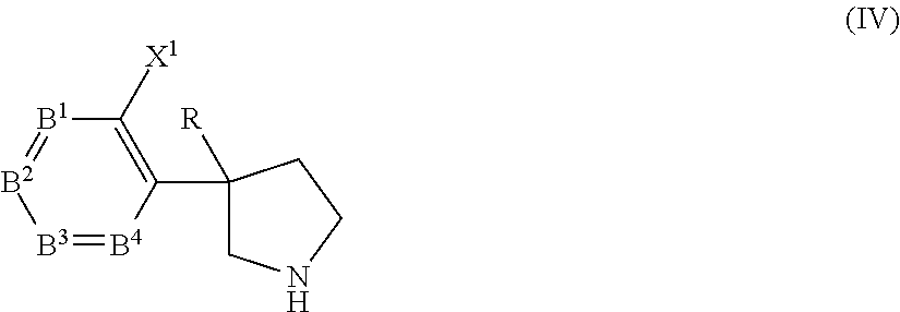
[B3]1=[B4]C(C2([R])CNCC2)=C([X1])[B1]=[B2]1
